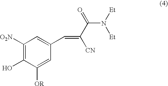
C1([O2N])=C(O)C([OR])=CC(C=C(C(N([Et])[Et])=O)[CN])=C1
